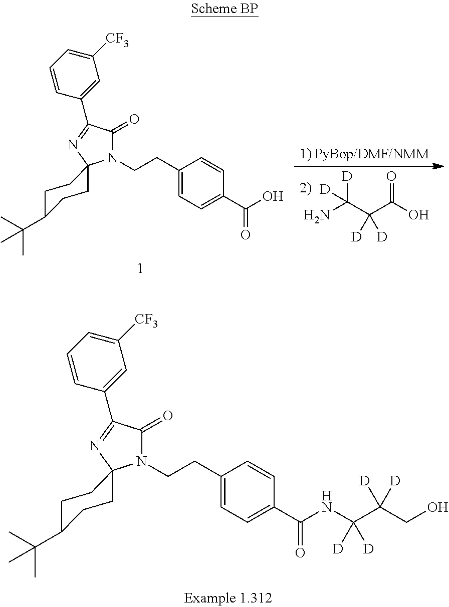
C(N)(C(C(O)=O)([D])[D])([D])[D].C(CC1=CC=C(C(O)=O)C=C1)N1C2(CCC(C(C)(C)C)CC2)N=C(C2=CC([CF3])=CC=C2)C1=O.C(CC1=CC=C(C(=O)NC([D])([D])C(CO)([D])[D])C=C1)N1C2(CCC(C(C)(C)C)CC2)N=C(C2=CC([CF3])=CC=C2)C1=O
